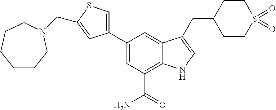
C1(C2=CSC(CN3CCCCCC3)=C2)=CC(C(=O)N)=C2C(=C1)C(CC1CCS(=O)(=O)CC1)=CN2
